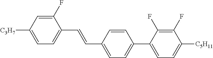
C1(F)=CC([C3H7])=CC=C1C=CC1=CC=C(C2=CC=C([C5H11])C(F)=C2F)C=C1
